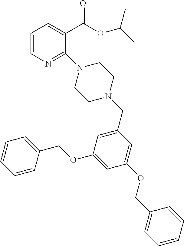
C1=CN=C(N2CCN(CC3=CC(OCC4=CC=CC=C4)=CC(OCC4=CC=CC=C4)=C3)CC2)C(C(=O)OC(C)C)=C1
